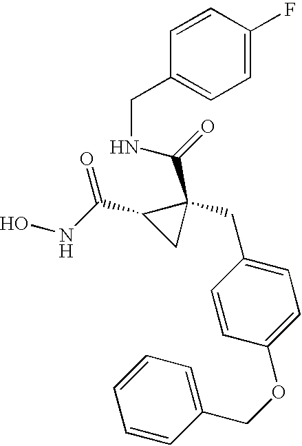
ONC(C1CC1(CC1=CC=C(OCC2=CC=CC=C2)C=C1)C(NCC1=CC=C(F)C=C1)=O)=O
